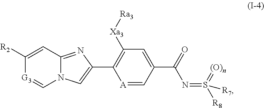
[A]1=CC(C(=O)N=S([R8])(=[(O)n])[R7])=CC([Xa3][Ra3])=C1C1=CN2C=[G3]C([R2])=CC2=N1
